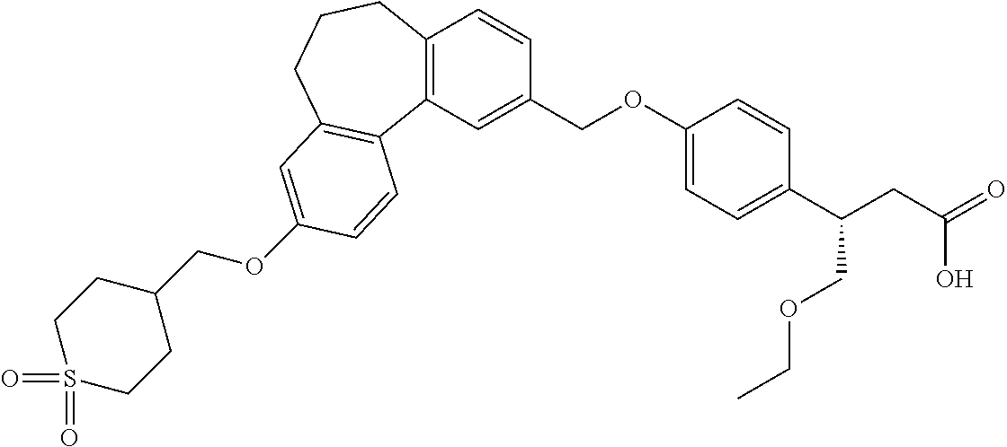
O(C1=CC2=C(C3=C(C=CC(COC4=CC=C(C(CC(=O)O)COCC)C=C4)=C3)CCC2)C=C1)CC1CCS(=O)(=O)CC1
